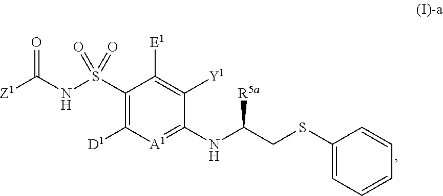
C1(S(NC([Z1])=O)(=O)=O)=C([D1])[A1]=C(NC(CSC2=CC=CC=C2)[R5a])C([Y1])=C1[E1]
